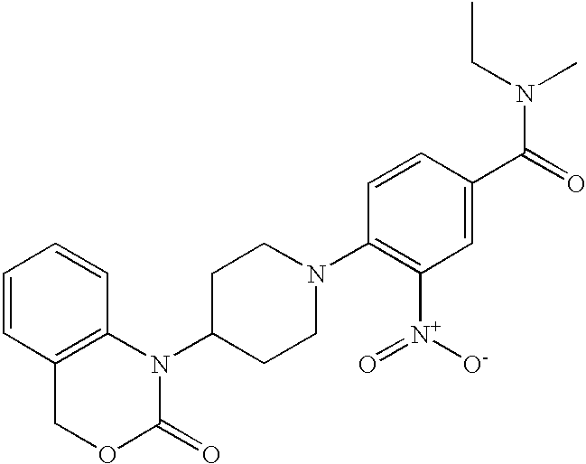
C1=CC2=C(C=C1)N(C1CCN(C3=C([N+]([O-])=O)C=C(C(=O)N(C)CC)C=C3)CC1)C(=O)OC2
